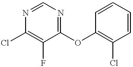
N1=CN=C(OC2=C(Cl)C=CC=C2)C(F)=C1Cl
